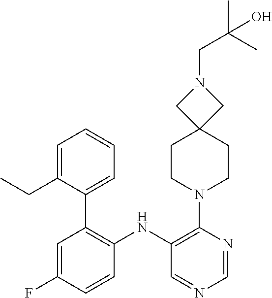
C1(N2CCC3(CC2)CN(CC(C)(C)O)C3)=C(NC2=C(C3=CC=CC=C3CC)C=C(F)C=C2)C=NC=N1
